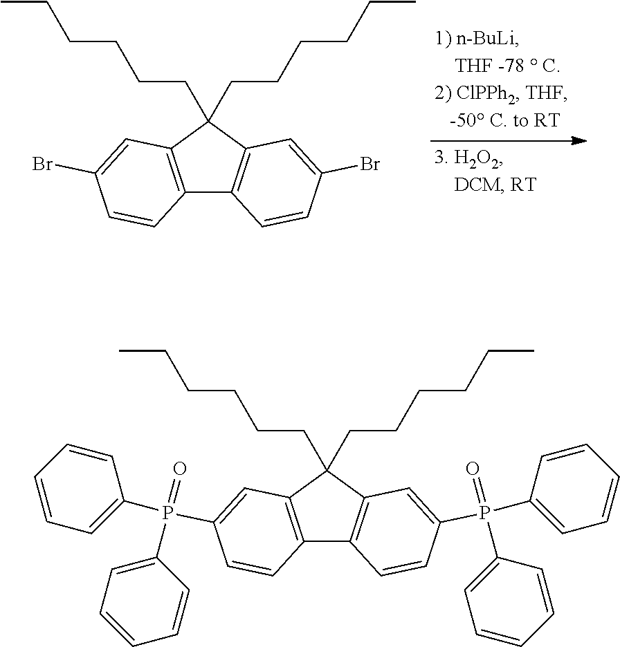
C12=C(C(CCCCCC)(CCCCCC)C3=C1C=CC(Br)=C3)C=C(Br)C=C2.C12=C(C(CCCCCC)(CCCCCC)C3=C1C=CC(P(C1=CC=CC=C1)(=O)C1=CC=CC=C1)=C3)C=C(P(C1=CC=CC=C1)(=O)C1=CC=CC=C1)C=C2
